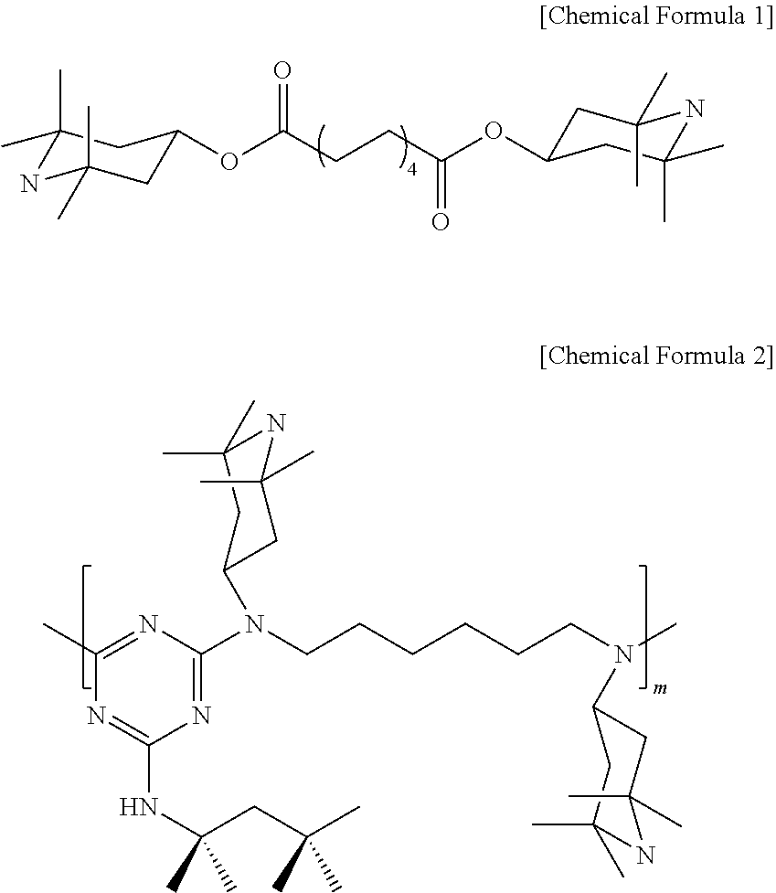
C1(C)(C)NC(C)(C)CC(OC(=O)CCC(=O)OC2CC(C)(C)NC(C)(C)C2)C1.C1(C)=NC(N(CCCCCCN(C)C2CC(C)(C)NC(C)(C)C2)C2CC(C)(C)NC(C)(C)C2)=NC(NC(CC(C)(C)C)(C)C)=N1
